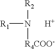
[R1]N([R2])[R4COO-].[H]
